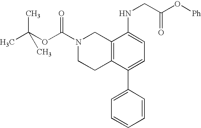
N1(C(OC(C)(C)C)=O)CCC2=C(C1)C(NCC(O[Ph])=O)=CC=C2C1=CC=CC=C1
